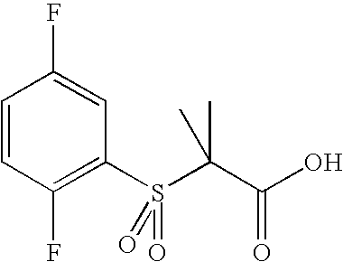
C1=CC(F)=C(S(=O)(=O)C(C(O)=O)(C)C)C=C1F
